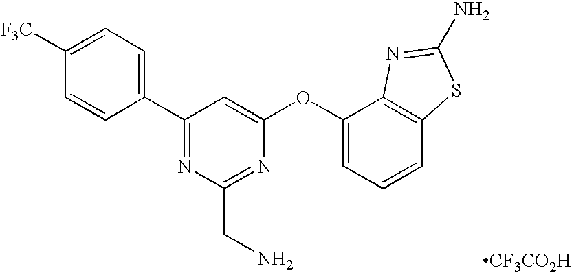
C1([F3C])=CC=C(C2=NC(CN)=NC(OC3=CC=CC4=C3N=C(N)S4)=C2)C=C1.[CF3CO2H]
